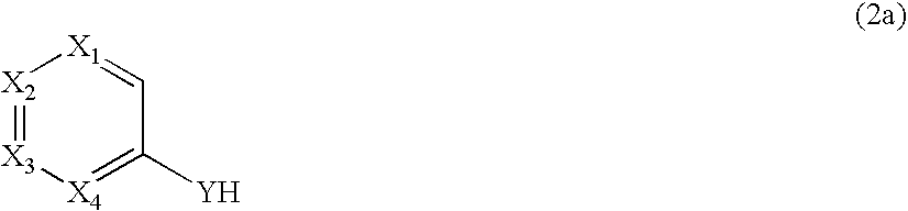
[X2]1=[X3][X4]=C([Y])C=[X1]1
